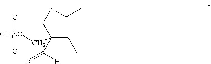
[CH3SO](=O)(=O)CC(CCCC)(C([H])=O)CC
